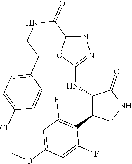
C1(NC2C(C3=C(F)C=C(OC)C=C3F)CNC2=O)=NN=C(C(=O)NCCC2=CC=C(Cl)C=C2)O1
